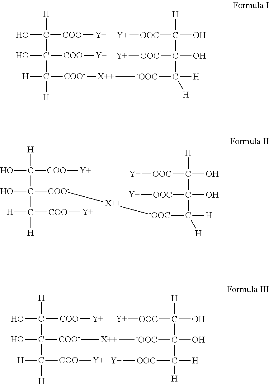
OC([H])([COO][Y])C(O)([COO][Y])C([H])([COO-][X++][-OOC]C([H])([H])C(O)([OOC][Y])C([OOC][Y])(O)[H])[H].OC([H])([COO][Y])C(O)([COO-][X++][-OOC]C([H])([H])C(O)([OOC][Y])C([OOC][Y])(O)[H])C([H])([COO][Y])[H].OC([H])([COO][Y])C(O)([COO-][X++][-OOC]C(C([OOC][Y])([H])[H])(O)C([OOC][Y])(O)[H])C([H])([COO][Y])[H]
